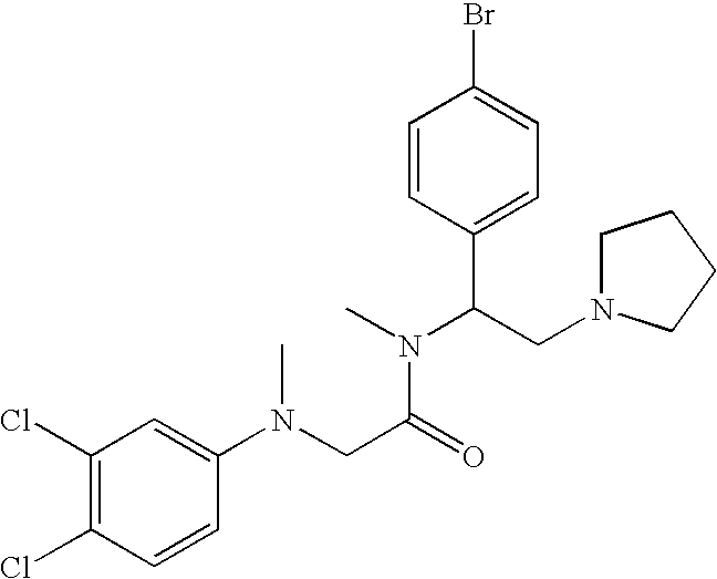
C1(Cl)=C(Cl)C=CC(N(CC(=O)N(C)C(CN2CCCC2)C2=CC=C(Br)C=C2)C)=C1
